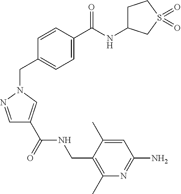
C1=NN(CC2=CC=C(C(NC3CCS(=O)(=O)C3)=O)C=C2)C=C1C(=O)NCC1=C(C)N=C(N)C=C1C
